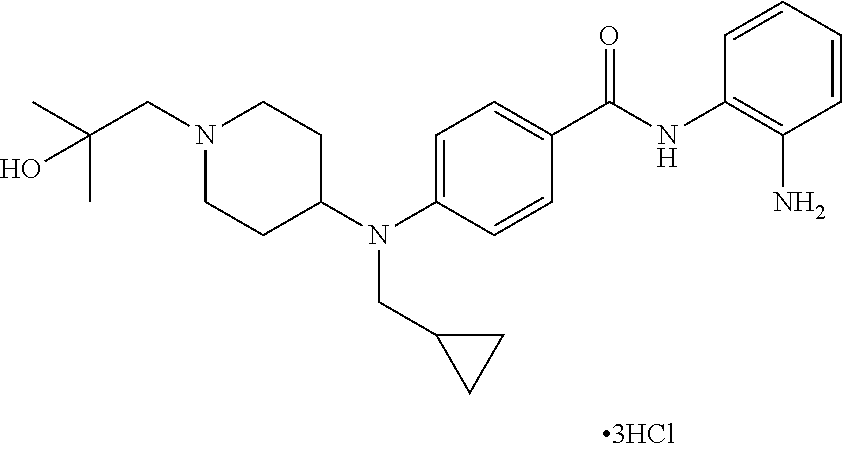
C1=CC=CC(N)=C1NC(C1=CC=C(N(C2CCN(CC(C)(C)O)CC2)CC2CC2)C=C1)=O
